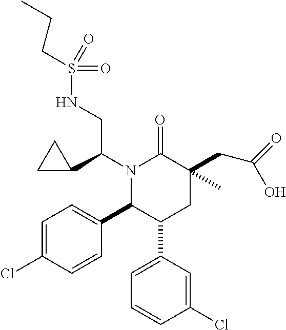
N1(C(C2CC2)CNS(CCC)(=O)=O)C(C2=CC=C(Cl)C=C2)C(C2=CC=CC(Cl)=C2)CC(CC(=O)O)(C)C1=O
